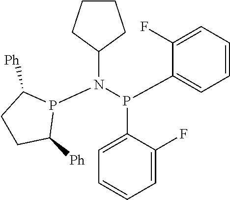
C1CCC(N(P2C([Ph])CCC2[Ph])P(C2=CC=CC=C2F)C2=CC=CC=C2F)C1
